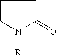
C1CN([R])C(=O)C1
